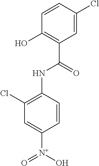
C1=CC(Cl)=CC(C(=O)NC2=C(Cl)C=C([N+](O)=O)C=C2)=C1O
